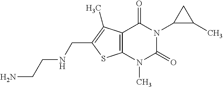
C12=C(N(C)C(=O)N(C3C(C)C3)C1=O)SC(CNCCN)=C2C
